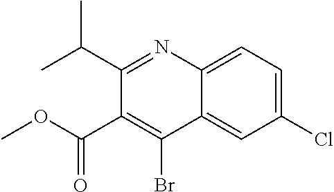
C1(C(C)C)=NC2=CC=C(Cl)C=C2C(Br)=C1C(OC)=O
